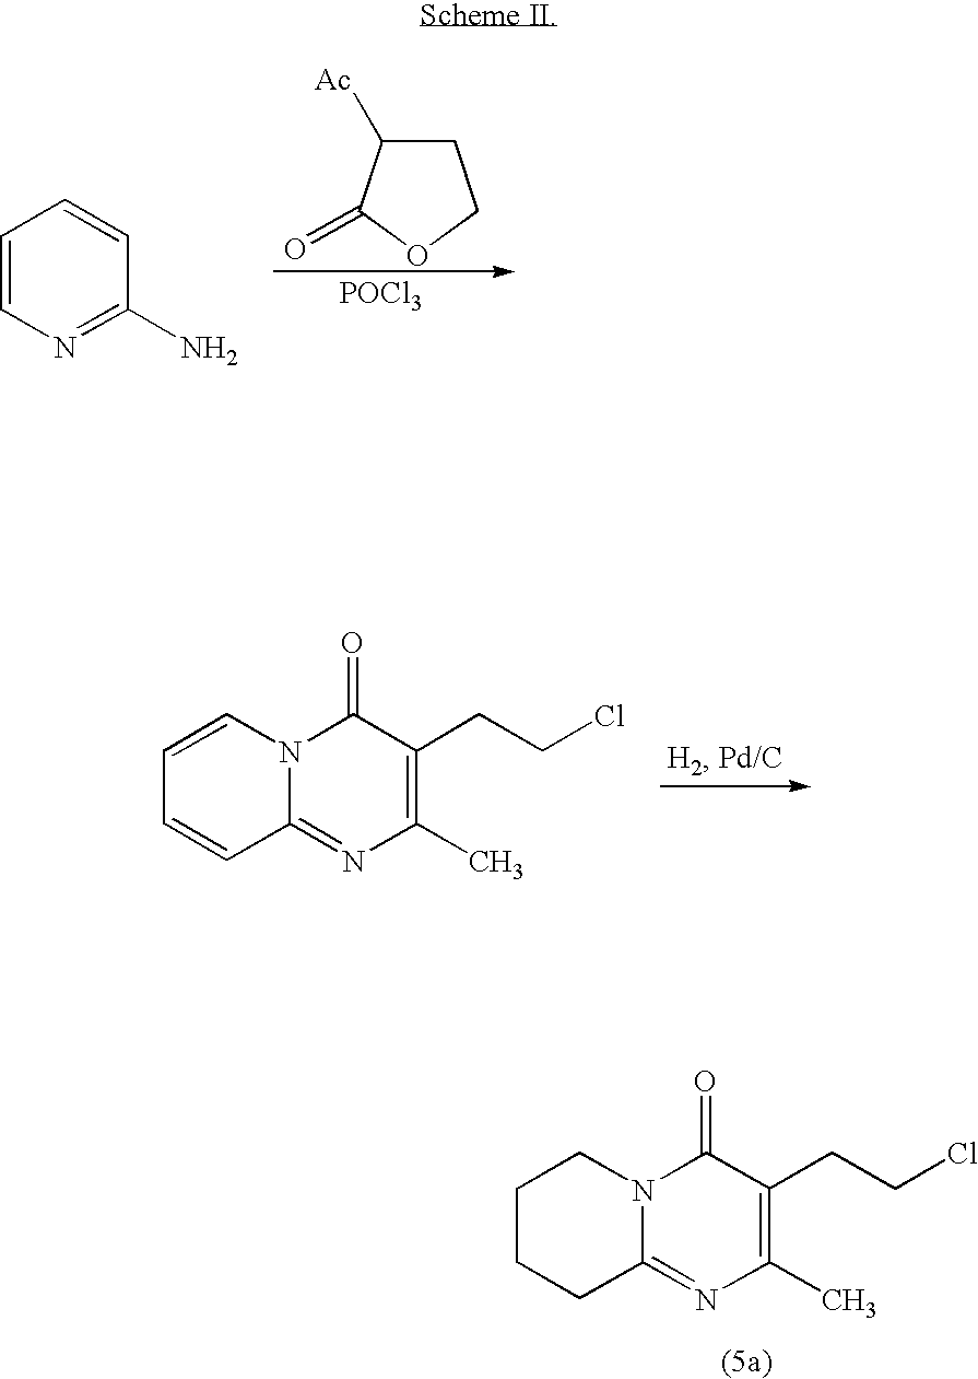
C1CCC2=NC(C)=C(CCCl)C(=O)N2C1.C1C([Ac])C(=O)OC1.[POCl3].C1=CN=C(N)C=C1.C1=CN2C(=NC(C)=C(CCCl)C2=O)C=C1
